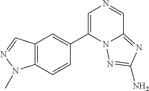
C12=C(C=CC(C3=CN=CC4=NC(N)=NN34)=C1)N(C)N=C2
